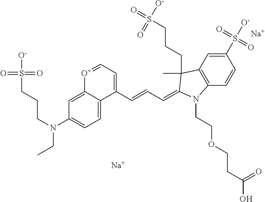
[Na].[Na].C(=CC=C1C(C)(CCCS([O-])(=O)=O)C2=C(C=CC(S(=O)([O-])=O)=C2)N1CCOCCC(O)=O)C1=CC=[O+]C2=CC(N(CCCS(=O)([O-])=O)CC)=CC=C21
